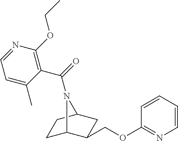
C1C2C(COC3=NC=CC=C3)CC(C1)N2C(=O)C1=C(OCC)N=CC=C1C
